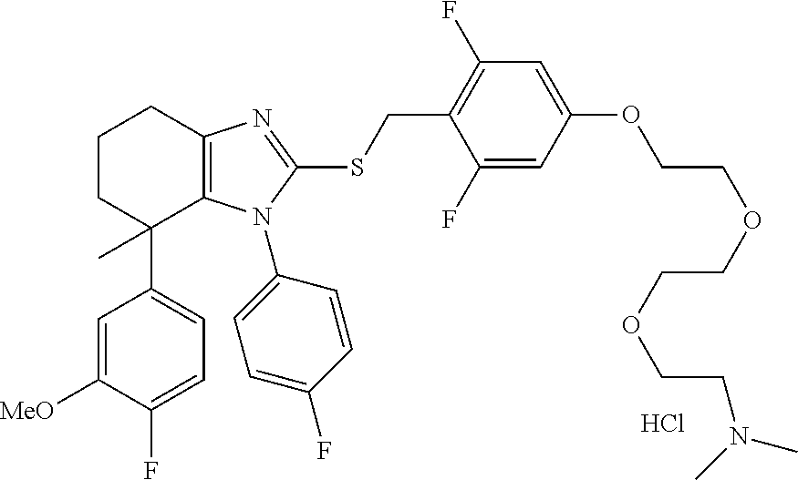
C1=C(F)C([MeO])=CC(C2(C)C3=C(N=C(SCC4=C(F)C=C(OCCOCCOCCN(C)C)C=C4F)N3C3=CC=C(F)C=C3)CCC2)=C1.Cl
